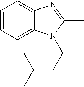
C12=CC=CC=C1N(CCC(C)C)C(C)=N2
